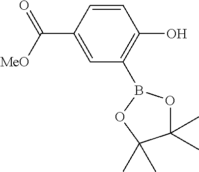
C1=CC(C([MeO])=O)=CC(B2OC(C)(C)C(C)(C)O2)=C1O
